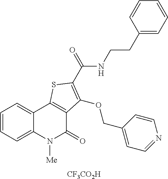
C1=CC=C2C(=C1)C1=C(C(=O)N2[Me])C(OCC2=CC=NC=C2)=C(C(NCCC2=CC=CC=C2)=O)S1.[CF3CO2H]
